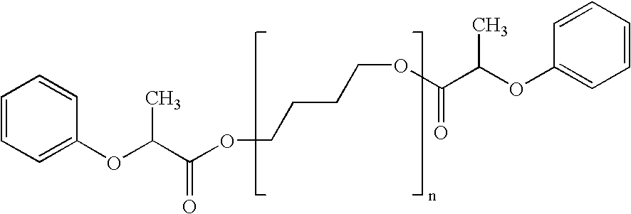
C1=CC=C(OC(C(=O)OCCCCOC(C(C)OC2=CC=CC=C2)=O)C)C=C1
